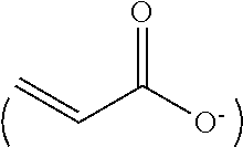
C=CC([O-])=O
